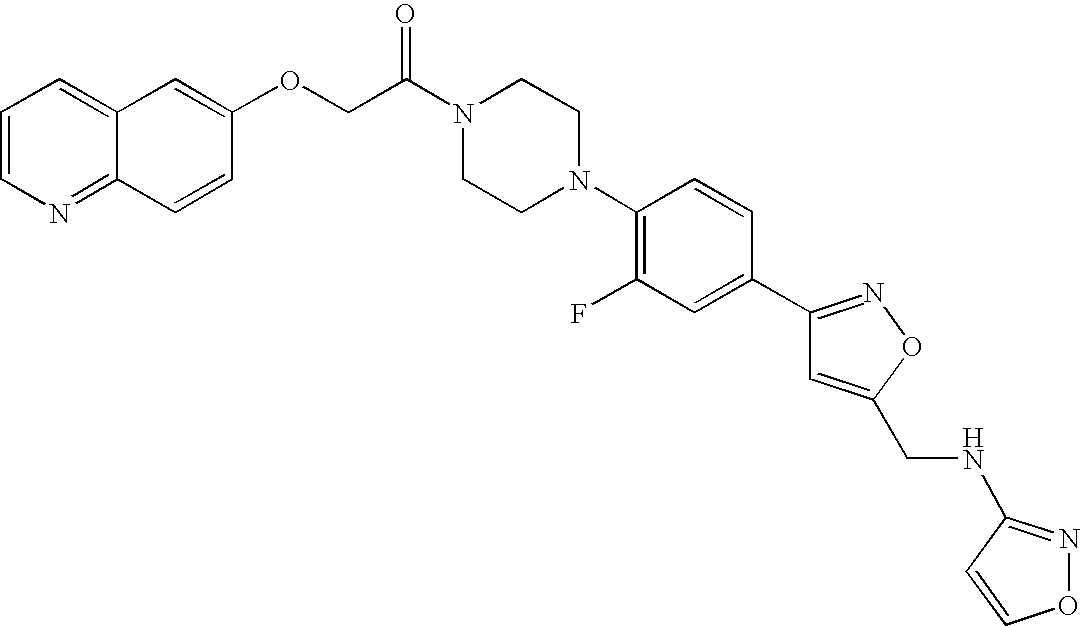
O=C(N1CCN(C2=C(F)C=C(C3=NOC(CNC4=NOC=C4)=C3)C=C2)CC1)COC1=CC2=CC=CN=C2C=C1
